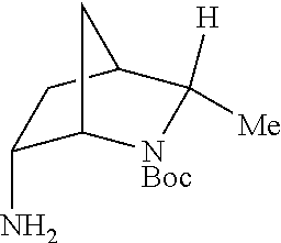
C1(N)C2[NBoc]C([H])([Me])C(C1)C2
